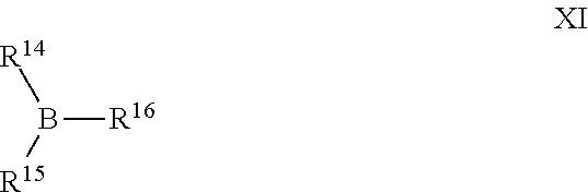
[R14]B([R15])[R16]
